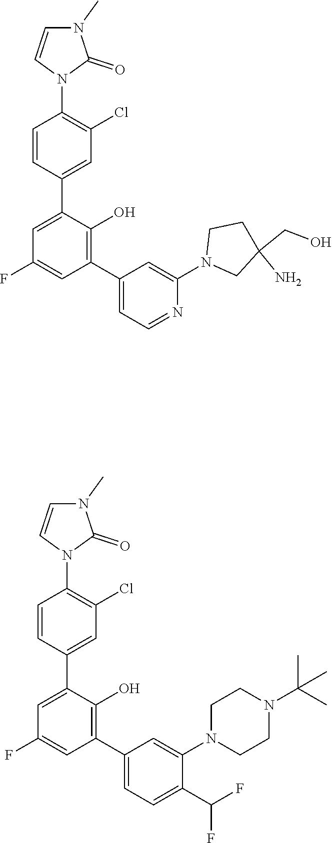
C1=CC(C2=CC(F)=CC(C3=CC=NC(N4CC(N)(CO)CC4)=C3)=C2O)=CC(Cl)=C1N1C(=O)N(C)C=C1.C1=CC(C2=CC(F)=CC(C3=CC=C(C(F)F)C(N4CCN(C(C)(C)C)CC4)=C3)=C2O)=CC(Cl)=C1N1C(=O)N(C)C=C1
